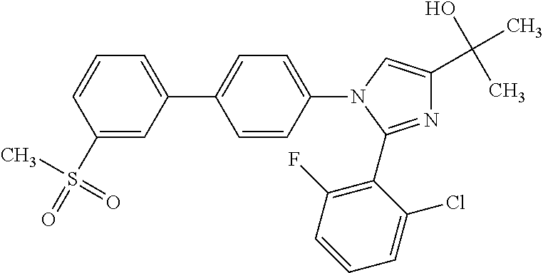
C1(S(C)(=O)=O)=CC(C2=CC=C(N3C(C4=C(F)C=CC=C4Cl)=NC(C(O)(C)C)=C3)C=C2)=CC=C1
